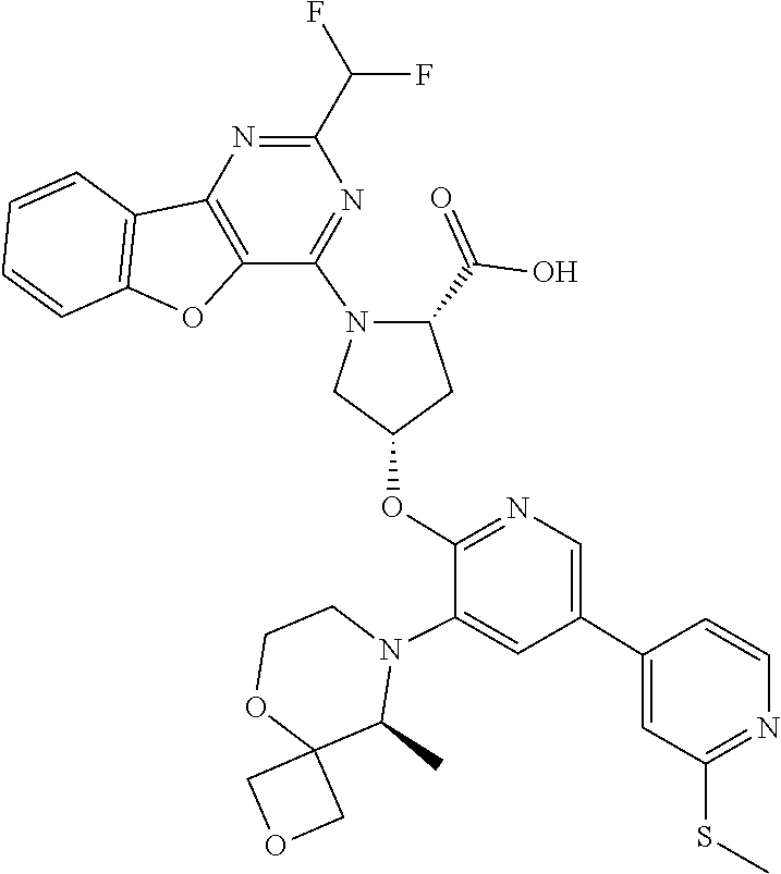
C12(COC1)OCCN(C1=CC(C3=CC(SC)=NC=C3)=CN=C1OC1CN(C3=NC(C(F)F)=NC4=C3OC3=C4C=CC=C3)C(C(=O)O)C1)C2C
